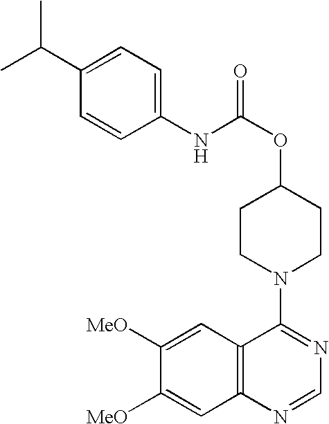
C1(C(C)C)=CC=C(NC(OC2CCN(C3=NC=NC4=C3C=C([MeO])C([MeO])=C4)CC2)=O)C=C1
